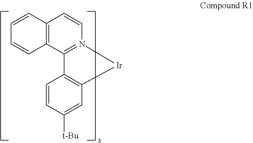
C12=C(C3=N(C=C1)[Ir]C1=C3C=CC([t-Bu])=C1)C=CC=C2
